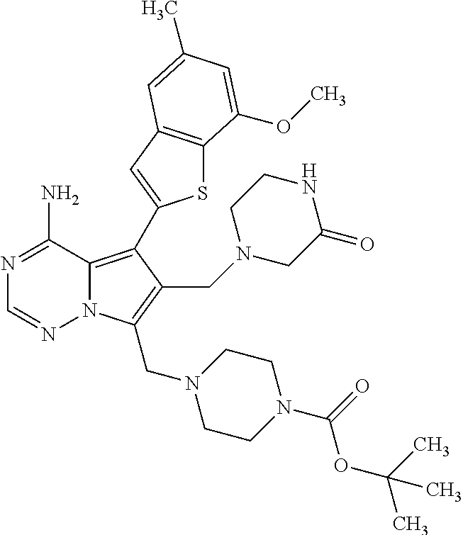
N1=C(N)C2=C(C3=CC4=C(S3)C(OC)=CC(C)=C4)C(CN3CC(=O)NCC3)=C(CN3CCN(C(OC(C)(C)C)=O)CC3)N2N=C1
